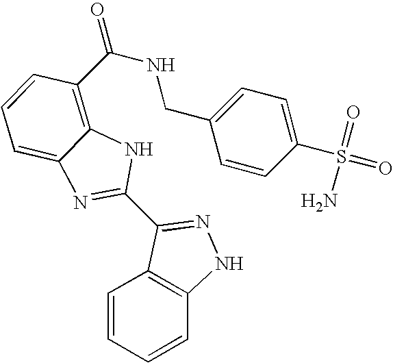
C1=CC=CC2=C1C(C1=NC3=CC=CC(C(=O)NCC4=CC=C(S(=O)(=O)N)C=C4)=C3N1)=NN2
